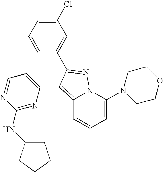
C1=C(N2CCOCC2)N2C(=C(C3=CC=NC(NC4CCCC4)=N3)C(C3=CC(Cl)=CC=C3)=N2)C=C1
